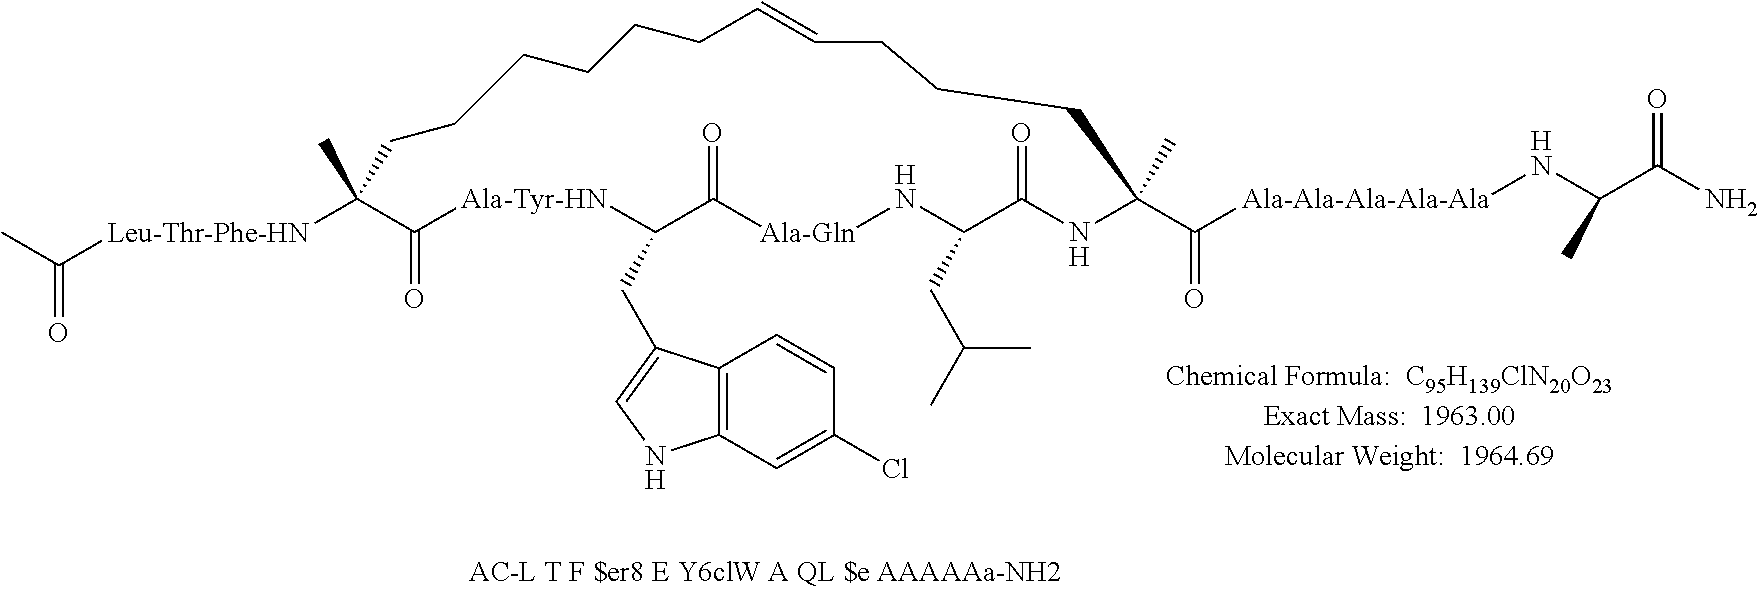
CC([Leu-Thr-Phe-HN]C1(C)C(=O)[Ala-Tyr-HN]C(CC2=CNC3=C2C=CC(Cl)=C3)C(=O)[Ala-Gln]NC(CC(C)C)C(=O)NC(C(=O)[Ala-Ala-Ala-Ala-Ala]NC(C(=O)N)C)(C)CCCC=CCCCCCC1)=O
